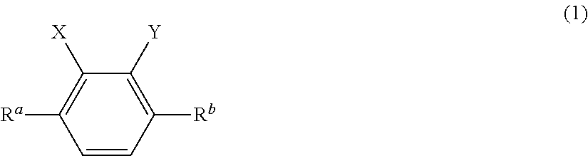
C1=CC([Rb])=C([Y])C([X])=C1[Ra]
